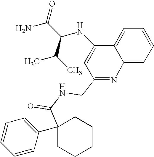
C12=CC=CC=C1C(NC(C(C)C)C(N)=O)=CC(CNC(C1(C3=CC=CC=C3)CCCCC1)=O)=N2
